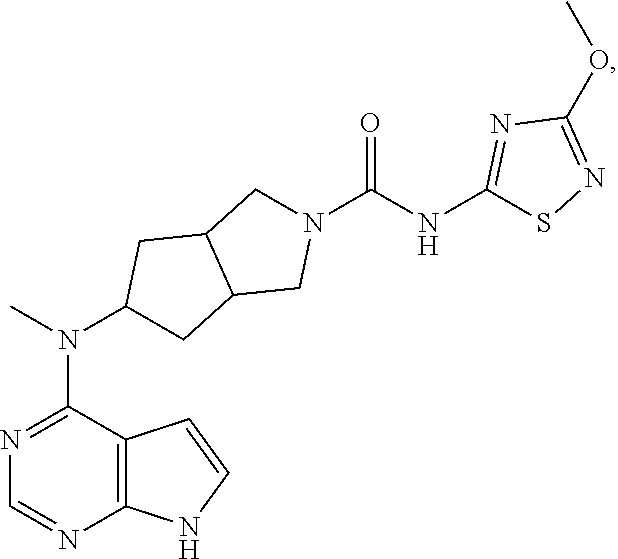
C12=C(C(N(C3CC4C(C3)CN(C(NC3=NC(OC)=NS3)=O)C4)C)=NC=N1)C=CN2
